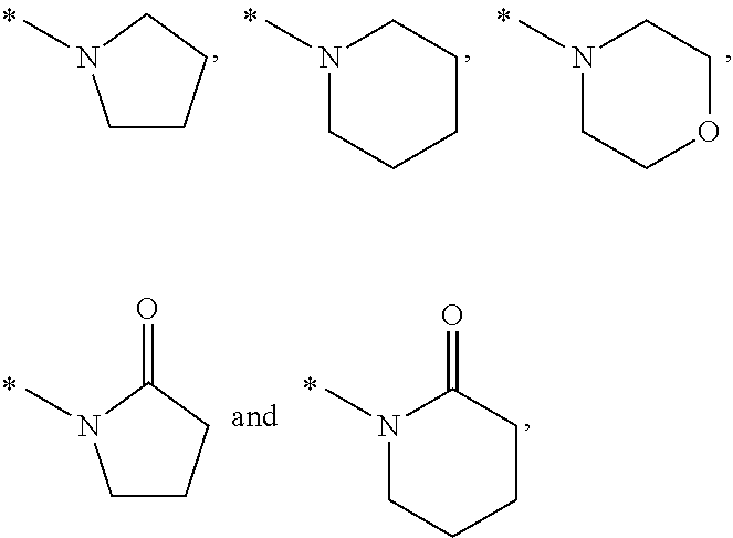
N1(C)CCCCC1.N1(C)CCOCC1.C1CCCN1C.C1CCC(=O)N1C.N1(C)CCCCC1=O
